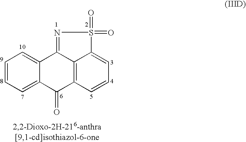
C12=CC=CC=C1C(=O)C1=C3C2=NS(=O)(=O)C3=CC=C1
